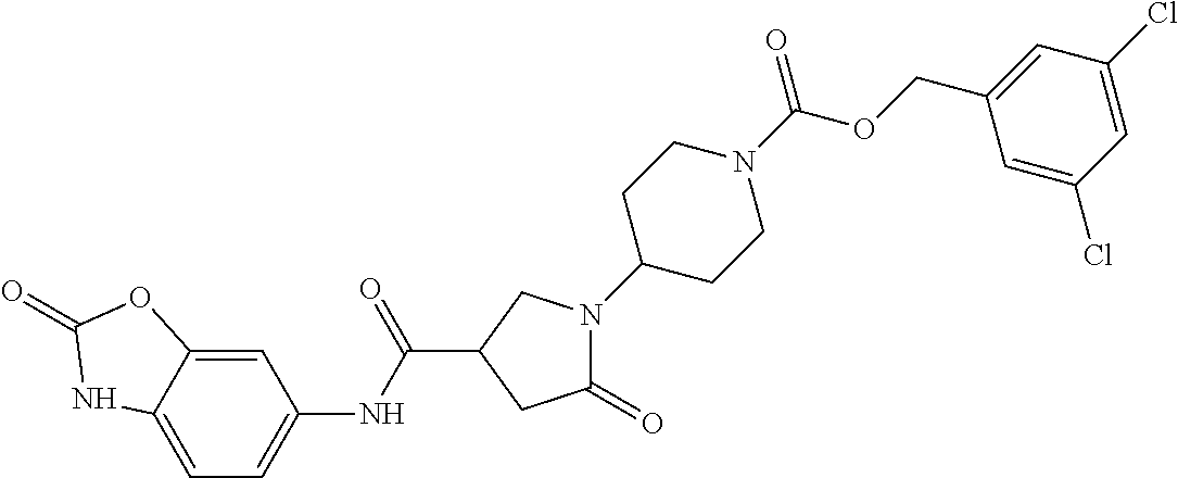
C1=C2C(=CC(NC(=O)C3CN(C4CCN(C(OCC5=CC(Cl)=CC(Cl)=C5)=O)CC4)C(=O)C3)=C1)OC(=O)N2
